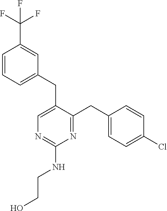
C1(CC2=CN=C(NCCO)N=C2CC2=CC=C(Cl)C=C2)=CC=CC(C(F)(F)F)=C1
